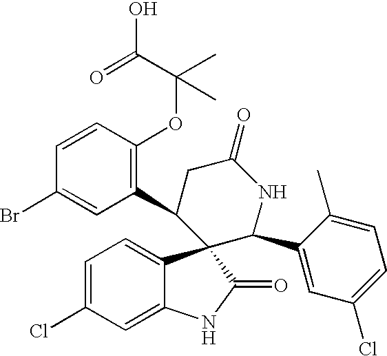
C1=C(Cl)C=C2C(=C1)C1(C(=O)N2)C(C2=C(OC(C)(C(=O)O)C)C=CC(Br)=C2)CC(=O)NC1C1=CC(Cl)=CC=C1C
